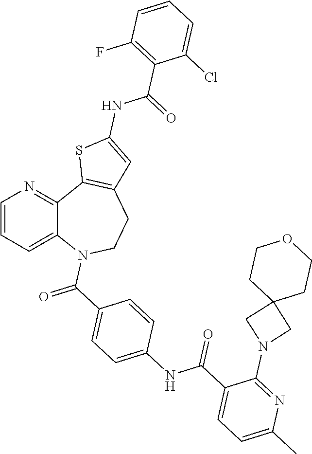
C12=CC=CN=C1C1=C(CCN2C(C2=CC=C(NC(C3=CC=C(C)N=C3N3CC4(C3)CCOCC4)=O)C=C2)=O)C=C(NC(C2=C(F)C=CC=C2Cl)=O)S1
